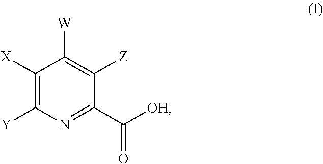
C1([X])=C([Y])N=C(C([OH])=O)C([Z])=C1[W]
